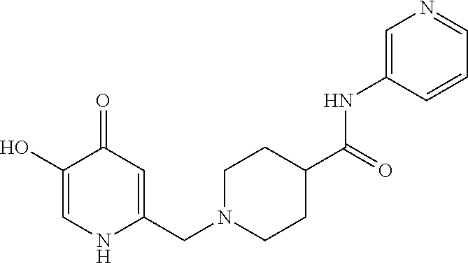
C1(O)=CNC(CN2CCC(C(=O)NC3=CN=CC=C3)CC2)=CC1=O
